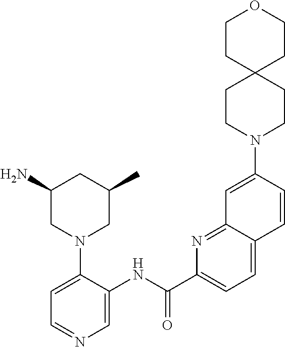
C1(N)CN(C2=CC=NC=C2NC(C2=CC=C3C(=N2)C=C(N2CCC4(CC2)CCOCC4)C=C3)=O)CC(C)C1
